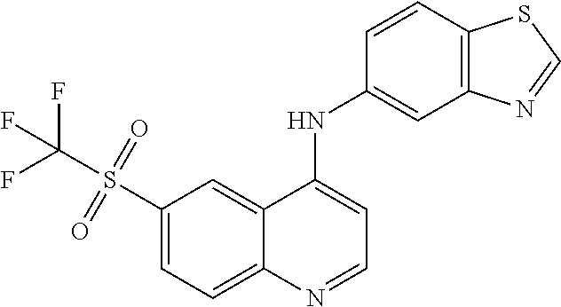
C1(S(C(F)(F)F)(=O)=O)=CC=C2C(=C1)C(NC1=CC3=C(C=C1)SC=N3)=CC=N2
